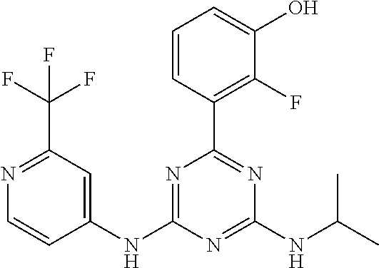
C1(NC2=NC(C3=C(F)C(O)=CC=C3)=NC(NC(C)C)=N2)=CC(C(F)(F)F)=NC=C1
